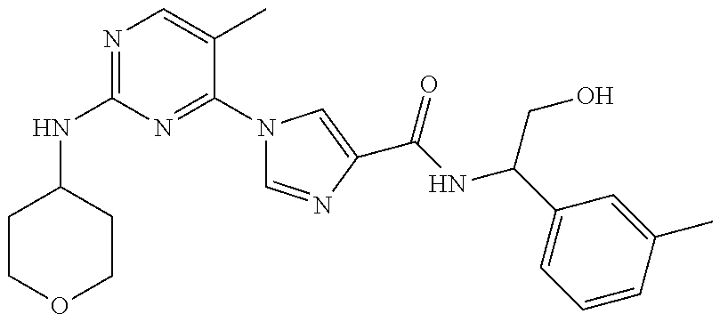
N(C1=NC=C(C)C(N2C=NC(C(=O)NC(CO)C3=CC=CC(C)=C3)=C2)=N1)C1CCOCC1
